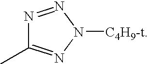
N1=NN([C4H9-t])N=C1C
